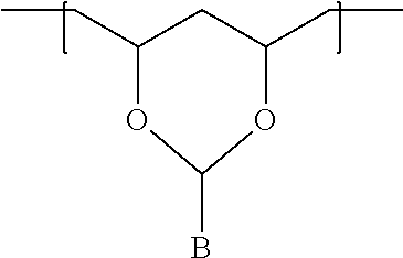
C1(CC)OC(B)OC(CC)C1
